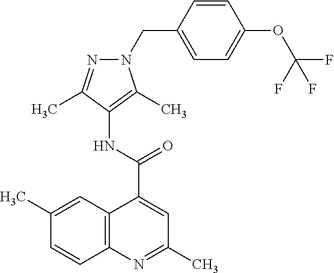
C12=C(N=C(C)C=C1C(=O)NC1=C(C)N(CC3=CC=C(OC(F)(F)F)C=C3)N=C1C)C=CC(C)=C2
